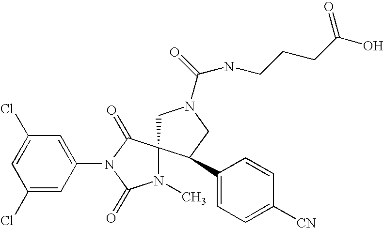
C1N(C(NCCCC(O)=O)=O)CC(C2=CC=C([CN])C=C2)C12N(C)C(=O)N(C1=CC(Cl)=CC(Cl)=C1)C2=O
